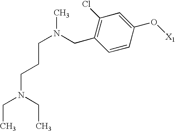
C(C1=C(Cl)C=C(O[X1])C=C1)N(CCCN(CC)CC)C
